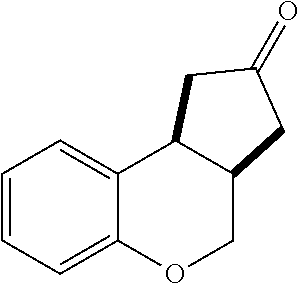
C1=CC=C2C(=C1)C1C(CO2)CC(=O)C1
